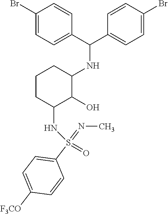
C(NC1CCCC(NS(=O)(C2=CC=C([F3CO])C=C2)=NC)C1O)(C1=CC=C(Br)C=C1)C1=CC=C(Br)C=C1
